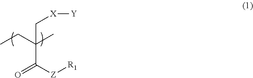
C(C[X][Y])(CC)(C)C([Z][R1])=O
